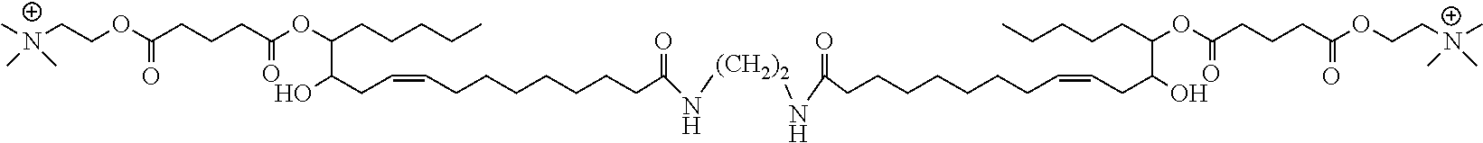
C[N+](CCOC(CCCC(OC(CCCCC)C(CC=CCCCCCCCC(=O)N[(CH2)2]NC(CCCCCCCC=CCC(O)C(CCCCC)OC(CCCC(OCC[N+](C)(C)C)=O)=O)=O)O)=O)=O)(C)C
